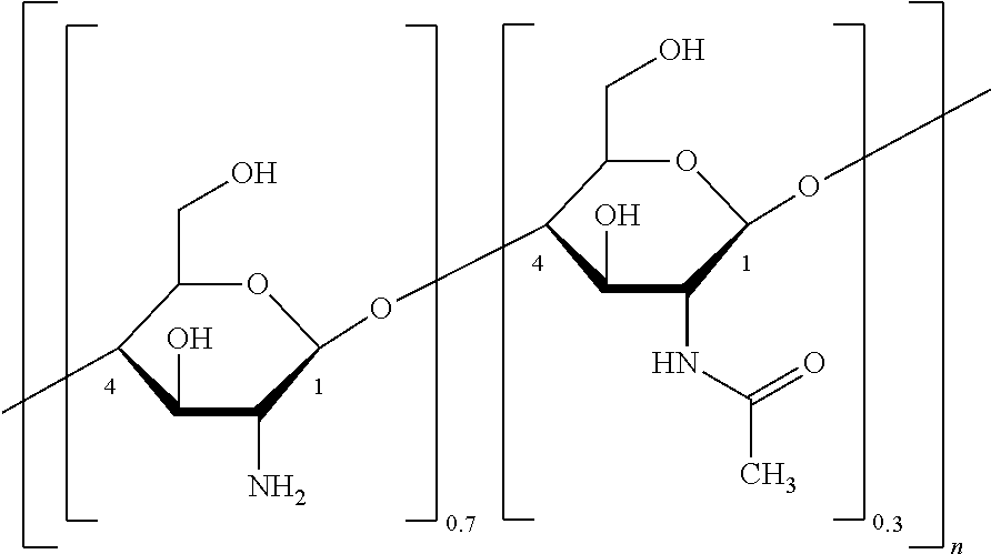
O1C(CO)C(C)C(O)C(N)C1OC1C(CO)OC(OC)C(NC(C)=O)C1O
